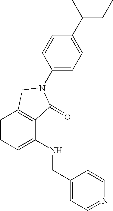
C1=CC=C(NCC2=CC=NC=C2)C2=C1CN(C1=CC=C(C(C)CC)C=C1)C2=O
